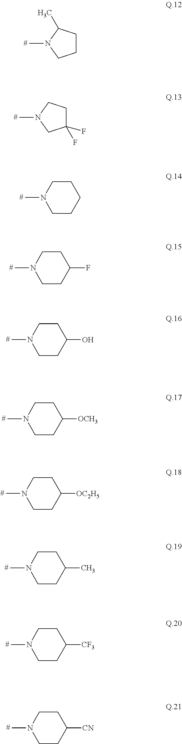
C1CC(C)N(C)C1.C1(F)(F)CCN(C)C1.N1(C)CCCCC1.N1(C)CCC(F)CC1.N1(C)CCC(O)CC1.N1(C)CCC([OCH3])CC1.N1(C)CCC([OC2H5])CC1.N1(C)CCC(C)CC1.N1(C)CCC([CF3])CC1.N1(C)CCC([CN])CC1
